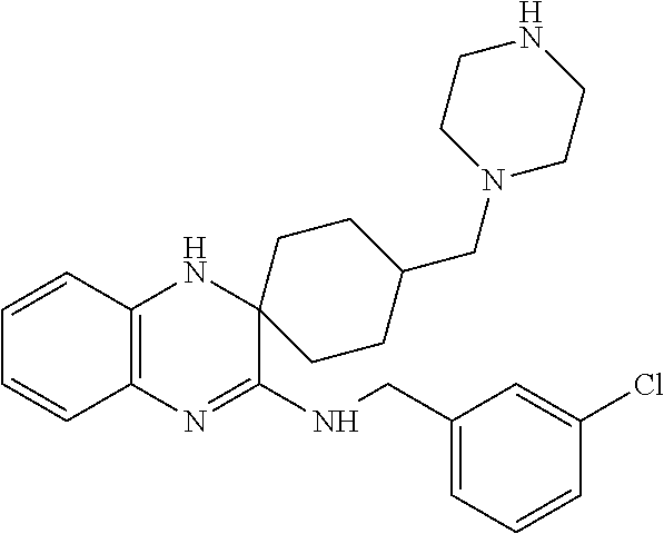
C1=CC2=C(C=C1)N=C(NCC1=CC=CC(Cl)=C1)C1(N2)CCC(CN2CCNCC2)CC1
